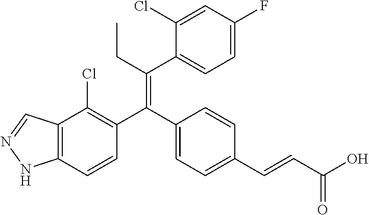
C12=C(C=CC(C(C3=CC=C(C=CC(O)=O)C=C3)=C(CC)C3=CC=C(F)C=C3Cl)=C1Cl)NN=C2
